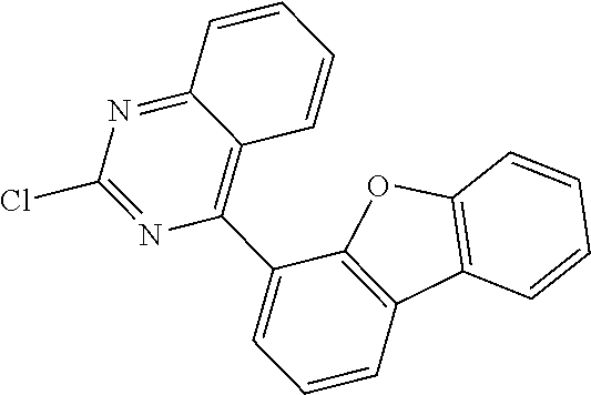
C12=NC(Cl)=NC(C3=CC=CC4=C3OC3=C4C=CC=C3)=C1C=CC=C2
